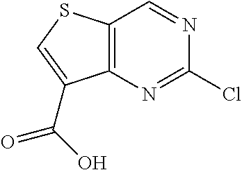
C12=C(N=C(Cl)N=C1)C(C(O)=O)=CS2
